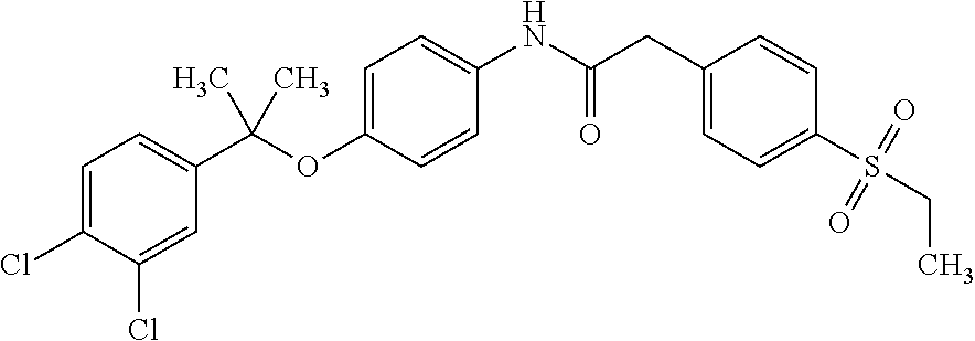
C1=C(Cl)C(Cl)=CC(C(OC2=CC=C(NC(CC3=CC=C(S(CC)(=O)=O)C=C3)=O)C=C2)(C)C)=C1
